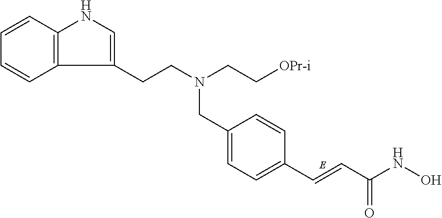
C12=C(C=CC=C1)NC=C2CCN(CC[OPr-i])CC1=CC=C(C=CC(NO)=O)C=C1
